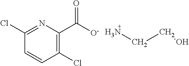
C1(Cl)=NC(C([O-])=O)=C(Cl)C=C1.C(CN)O
